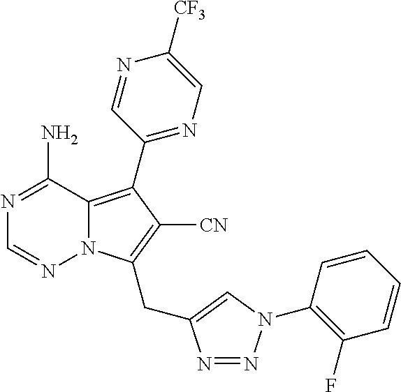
C1(C2=C3N(C(CC4=CN(C5=C(F)C=CC=C5)N=N4)=C2[CN])N=CN=C3N)=NC=C([CF3])N=C1
